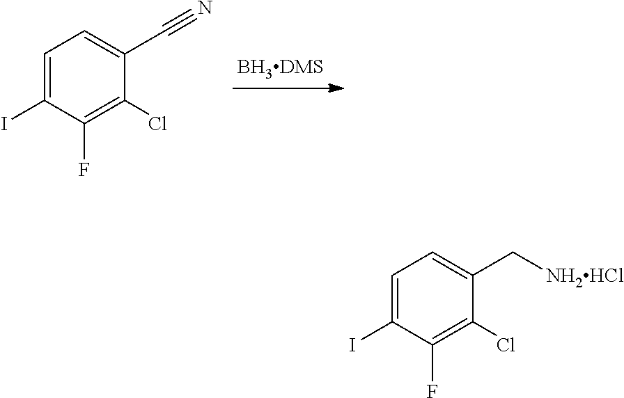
C1(C#N)=CC=C(I)C(F)=C1Cl.C1(Cl)=C(F)C(I)=CC=C1C[NH2HCl]
